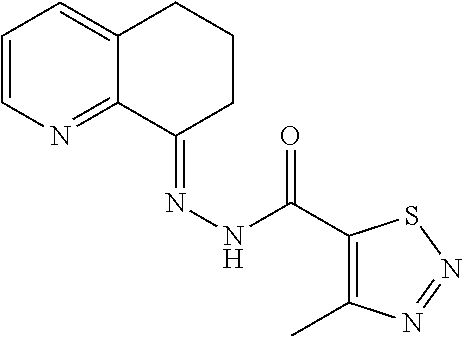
C1=CN=C2C(=C1)CCCC2=NNC(C1=C(C)N=NS1)=O
